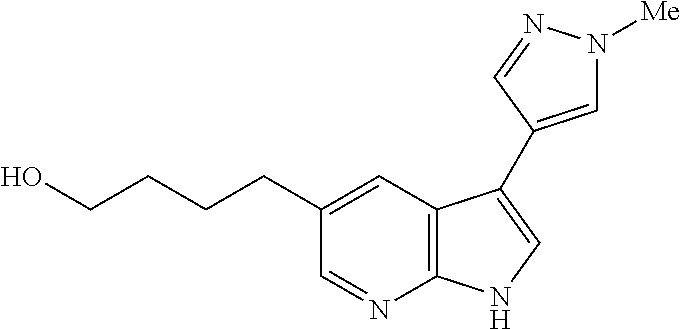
C1=NC2=C(C=C1CCCCO)C(C1=CN([Me])N=C1)=CN2
